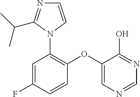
C1(OC2=CN=CN=C2O)=C(N2C=CN=C2C(C)C)C=C(F)C=C1
